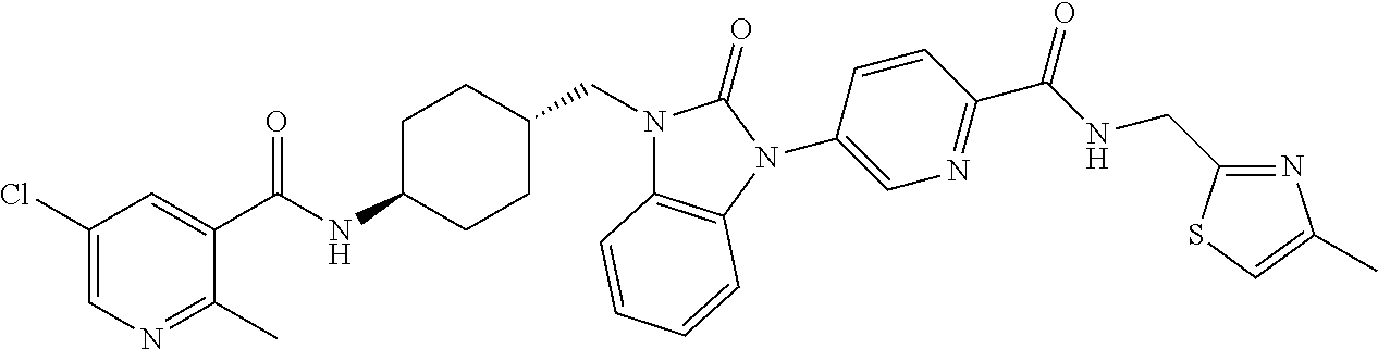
C1(Cl)=CN=C(C)C(C(NC2CCC(CN3C4=C(N(C5=CN=C(C(NCC6=NC(C)=CS6)=O)C=C5)C3=O)C=CC=C4)CC2)=O)=C1
